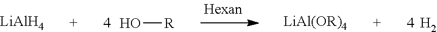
O[R].[H2].[LiAlH4].[LiAl(OR)4]
